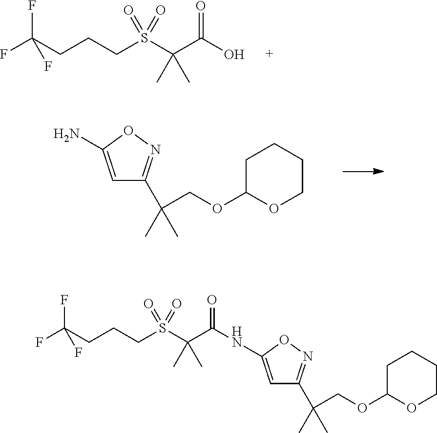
C(S(C(C(O)=O)(C)C)(=O)=O)CCC(F)(F)F.C1=C(N)ON=C1C(COC1OCCCC1)(C)C.C1=C(NC(C(S(=O)(=O)CCCC(F)(F)F)(C)C)=O)ON=C1C(COC1OCCCC1)(C)C
